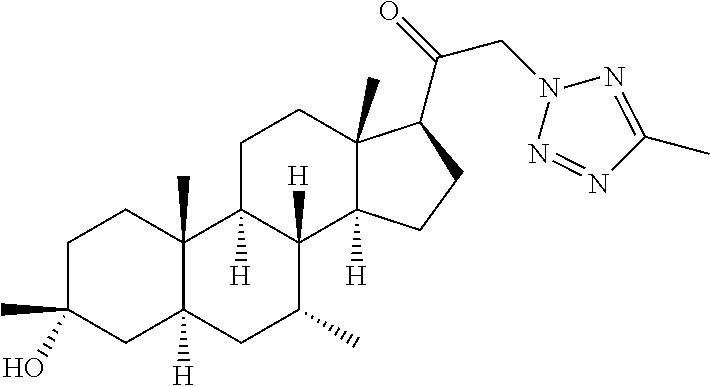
C1C(C)(O)CC2([H])C(C)(C1)C1([H])C([H])(C(C)C2)C2([H])C(C)(CC1)C(C(=O)CN1N=NC(C)=N1)CC2
